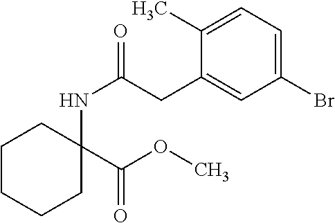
C1CCCC(NC(CC2=CC(Br)=CC=C2C)=O)(C(OC)=O)C1
